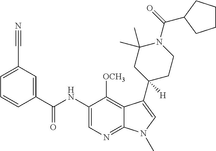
C1=C(C#N)C=C(C(NC2=CN=C3C(=C2[OCH3])C(C2([H])CCN(C(=O)C4CCCC4)C(C)(C)C2)=CN3C)=O)C=C1
